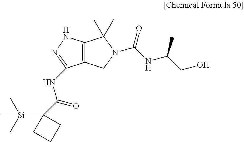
C12=C(NN=C1NC(=O)C1([Si](C)(C)C)CCC1)C(C)(C)N(C(=O)NC(CO)C)C2
